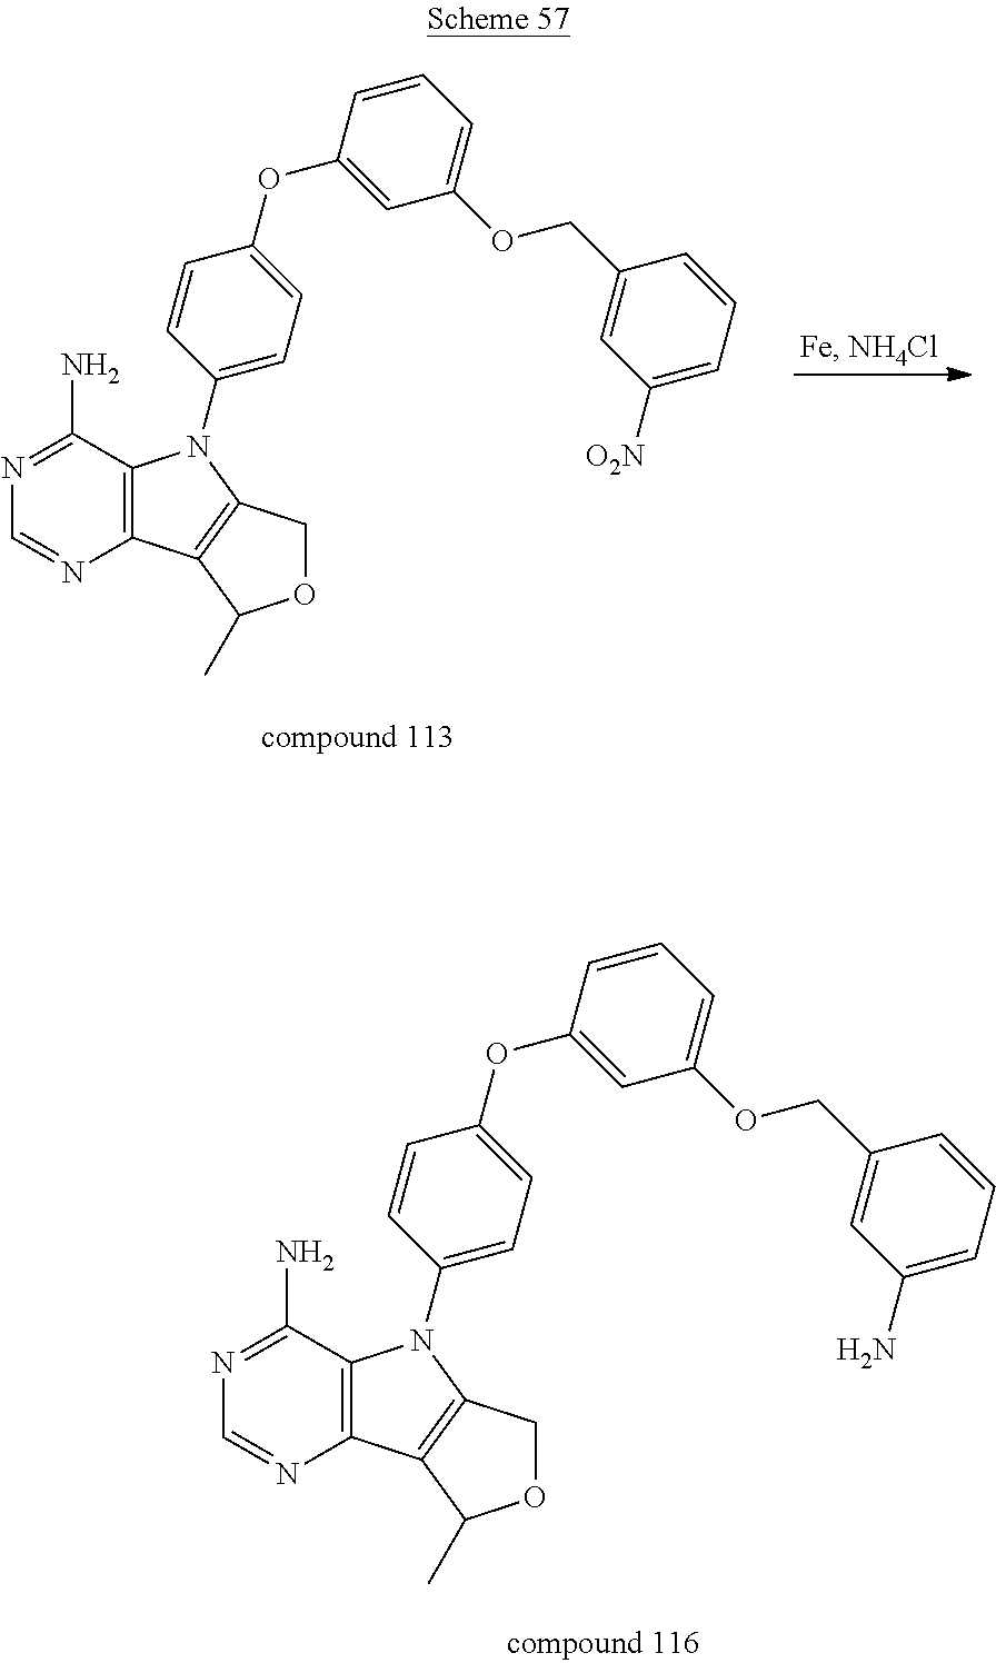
C12=C(C(N)=NC=N1)N(C1=CC=C(OC3=CC(OCC4=CC([O2N])=CC=C4)=CC=C3)C=C1)C1=C2C(C)OC1.C12=C(C(N)=NC=N1)N(C1=CC=C(OC3=CC(OCC4=CC(N)=CC=C4)=CC=C3)C=C1)C1=C2C(C)OC1
